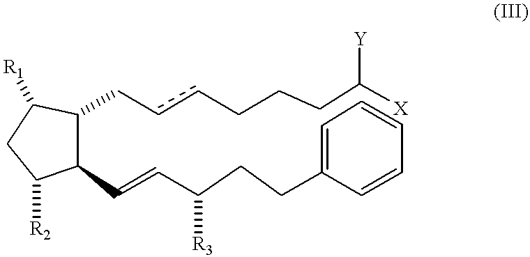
C1(CccCCCC([X])[Y])C([R1])CC([R2])C1C=CC(CCC1=CC=CC=C1)[R3]
